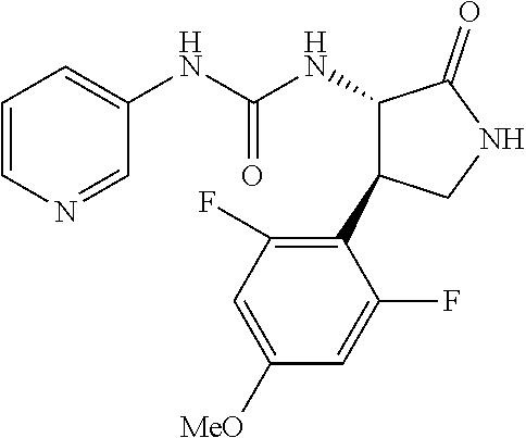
C1=CN=CC(NC(NC2C(=O)NCC2C2=C(F)C=C([MeO])C=C2F)=O)=C1
